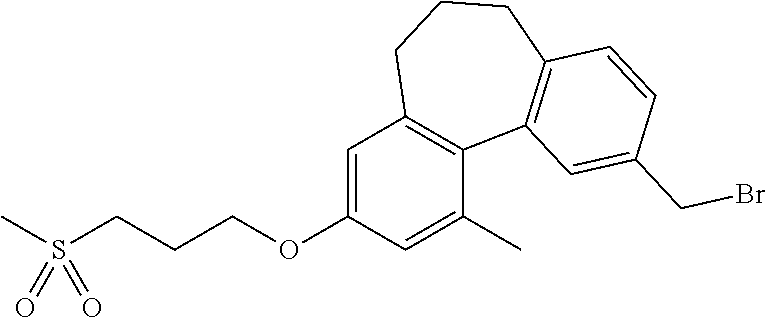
C1=C(OCCCS(C)(=O)=O)C=C(C)C2=C1CCCC1=C2C=C(CBr)C=C1
